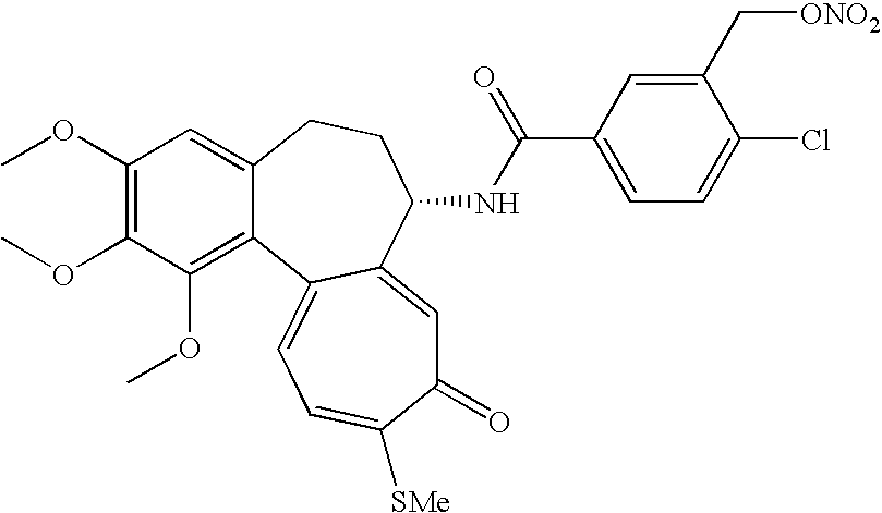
C1(OC)=C(OC)C(OC)=C2C(=C1)CCC(NC(C1=CC=C(Cl)C(C[ONO2])=C1)=O)C1=CC(=O)C([SMe])=CC=C21
